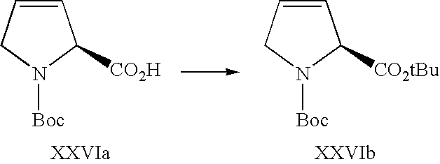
C1=CCN([Boc])C1[CO2tBu].C1=CCN([Boc])C1[CO2H]
